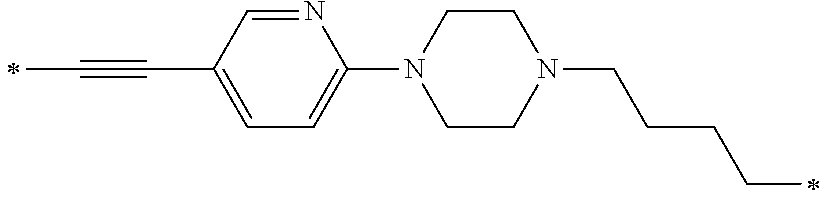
N1=CC(C#CC)=CC=C1N1CCN(CCCCC)CC1
